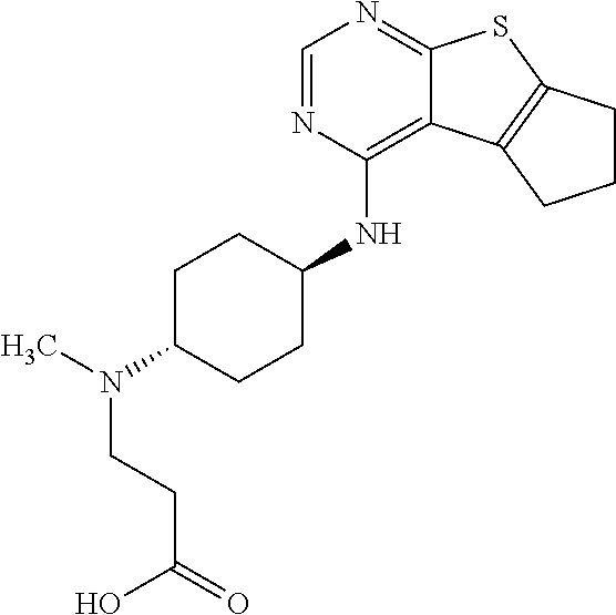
C1=NC(NC2CCC(N(C)CCC(=O)O)CC2)=C2C(=N1)SC1=C2CCC1
